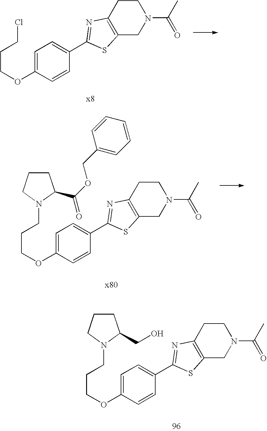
C1=C(OCCCCl)C=CC(C2=NC3=C(CN(C(C)=O)CC3)S2)=C1.C1=C(OCCCN2CCCC2C(OCC2=CC=CC=C2)=O)C=CC(C2=NC3=C(CN(C(C)=O)CC3)S2)=C1.C1=C(OCCCN2CCCC2CO)C=CC(C2=NC3=C(CN(C(C)=O)CC3)S2)=C1
